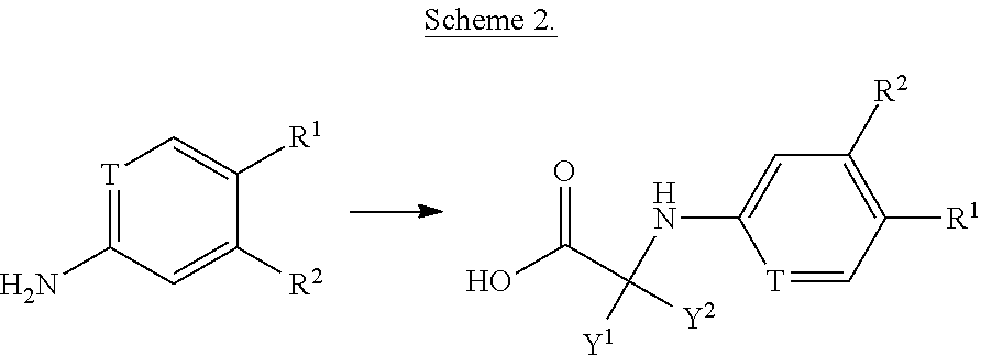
[T]1=C(N)C=C([R2])C([R1])=C1.O=C(C([Y2])(NC1=CC([R2])=C([R1])C=[T]1)[Y1])O
